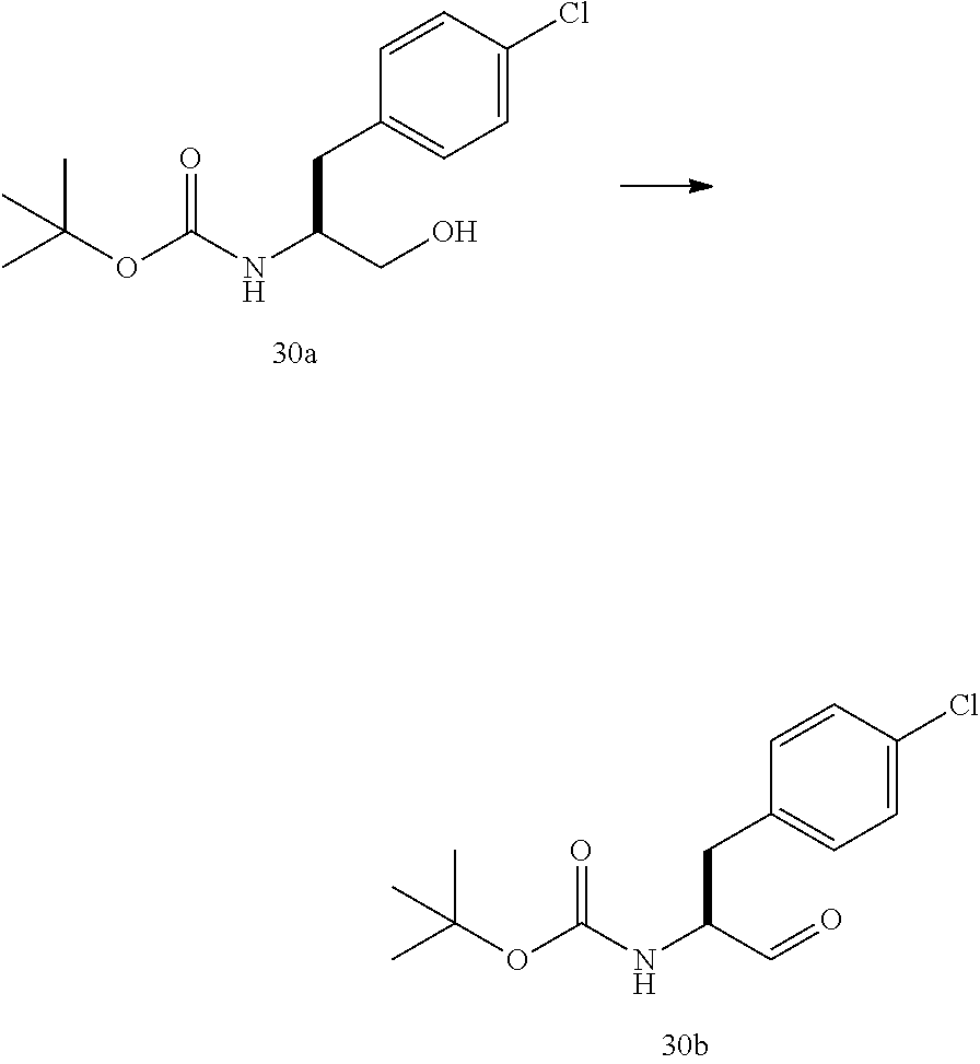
CC(OC(NC(CO)CC1=CC=C(Cl)C=C1)=O)(C)C.CC(OC(NC(C=O)CC1=CC=C(Cl)C=C1)=O)(C)C
